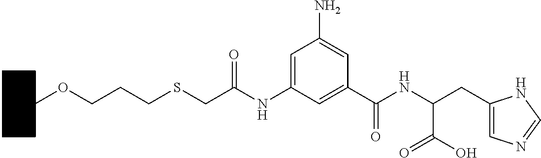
C1(NC(CSCCCOC2CCCCC2)=O)=CC(N)=CC(C(NC(CC2=CN=CN2)C(O)=O)=O)=C1
